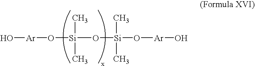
[Ar](O[Si](C)(C)O[Si](C)(C)O[Ar]O)O
